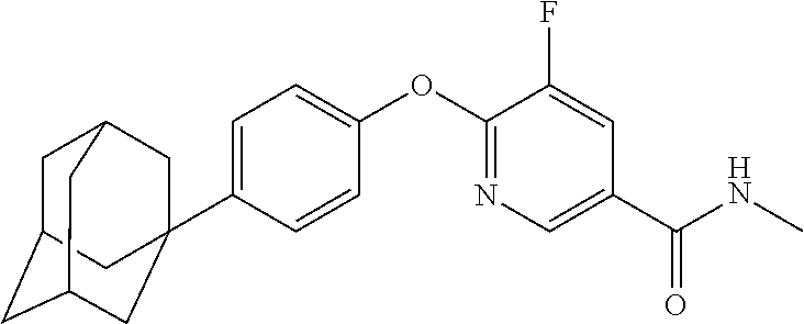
C1=C(C23CC4CC(CC(C2)C4)C3)C=CC(OC2=NC=C(C(NC)=O)C=C2F)=C1
